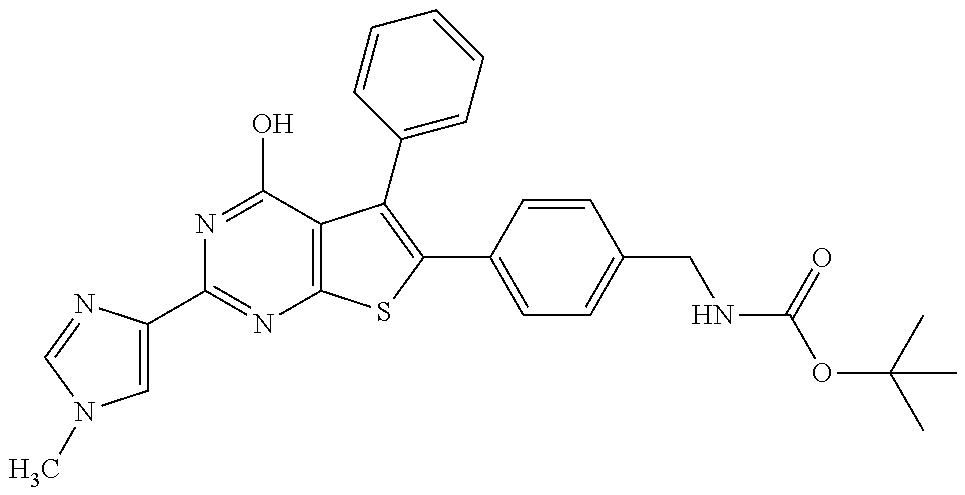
C1=C(C2=NC3=C(C(O)=N2)C(C2=CC=CC=C2)=C(C2=CC=C(CNC(=O)OC(C)(C)C)C=C2)S3)N=CN1C
